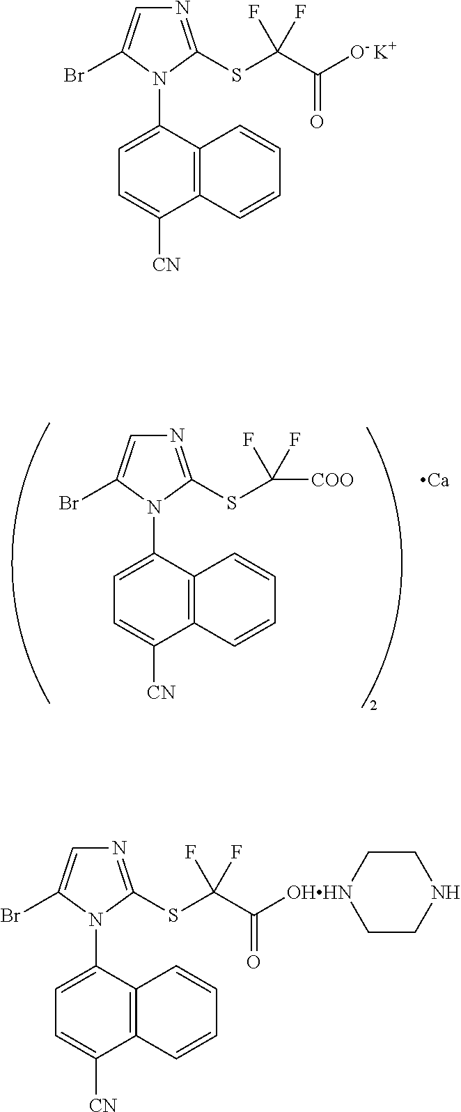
N1=C(SC(C([O- K+])=O)(F)F)N(C2=CC=C([CN])C3=C2C=CC=C3)C(Br)=C1.N1=C(SC(C([OHHN]2CCNCC2)=O)(F)F)N(C2=CC=C([CN])C3=C2C=CC=C3)C(Br)=C1.N1=C(SC([COO])(F)F)N(C2=CC=C([CN])C3=C2C=CC=C3)C(Br)=C1.[Ca]
